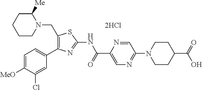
C1=C([MeO])C(Cl)=CC(C2=C(CN3C([Me])CCCC3)SC(NC(C3=CN=C(N4CCC(C(=O)O)CC4)C=N3)=O)=N2)=C1.[2HCl]
